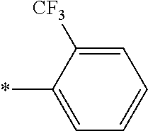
C1=C([CF3])C(*)=CC=C1
